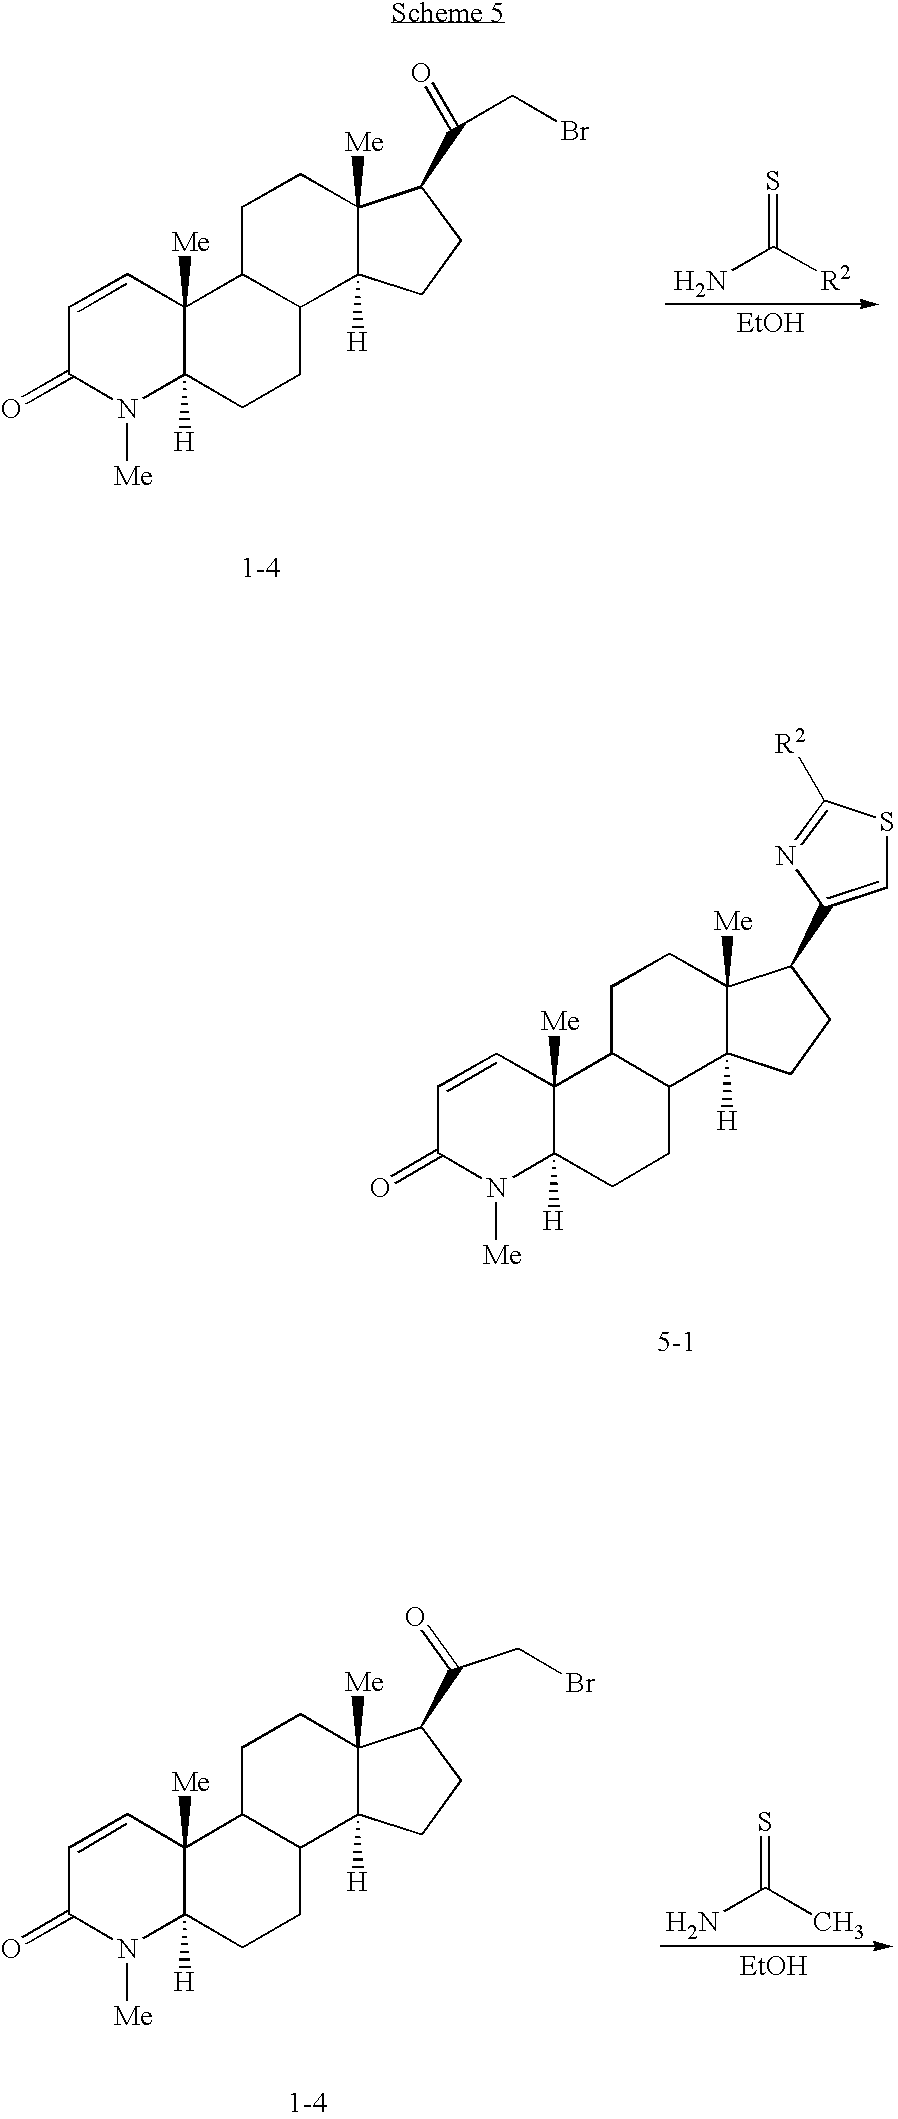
C1=CC(=O)N([Me])C2([H])C1([Me])C1C(CC2)C2([H])C([Me])(CC1)C(C1=CSC([R2])=N1)CC2.C1=CC(=O)N([Me])C2([H])C1([Me])C1C(CC2)C2([H])C([Me])(CC1)C(C(=O)CBr)CC2.NC([R2])=S.[EtOH].C1=CC(=O)N([Me])C2([H])C1([Me])C1C(CC2)C2([H])C([Me])(CC1)C(C(CBr)=O)CC2.NC(C)=S.[EtOH]
